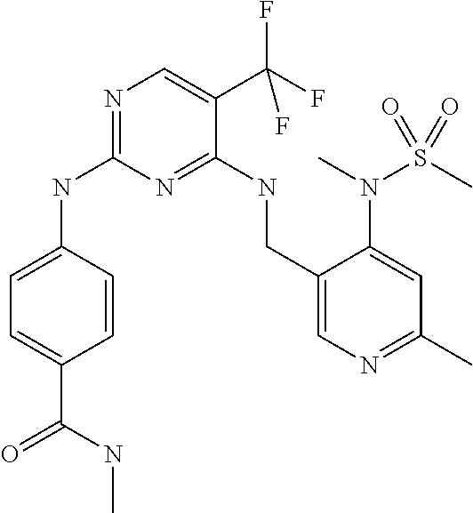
C1=C(NC2=NC=C(C(F)(F)F)C(NCC3=CN=C(C)C=C3N(C)S(C)(=O)=O)=N2)C=CC(C(=O)NC)=C1
